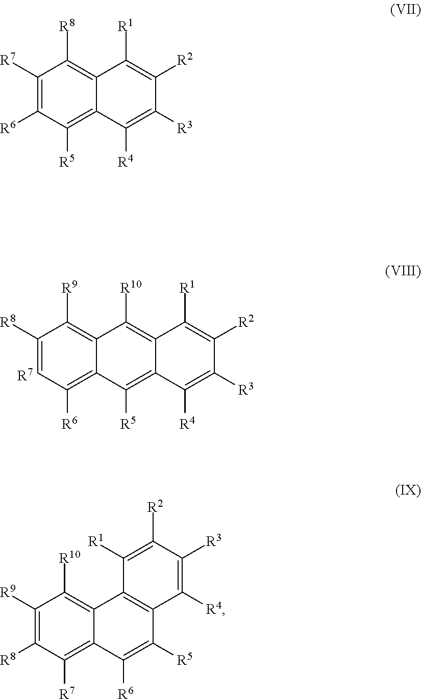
C1([R8])=CC([R6])=C2C(=C1[R9])C([R10])=C1C(=C2[R5])C([R4])=C([R3])C([R2])=C1[R1].[R7].C1([R7])=C([R6])C([R5])=C2C(=C1[R8])C([R1])=C([R2])C([R3])=C2[R4].[R8]C1=C([R9])C([R10])=C2C(=C1[R7])C([R6])=C([R5])C1=C2C([R1])=C([R2])C([R3])=C1[R4]
